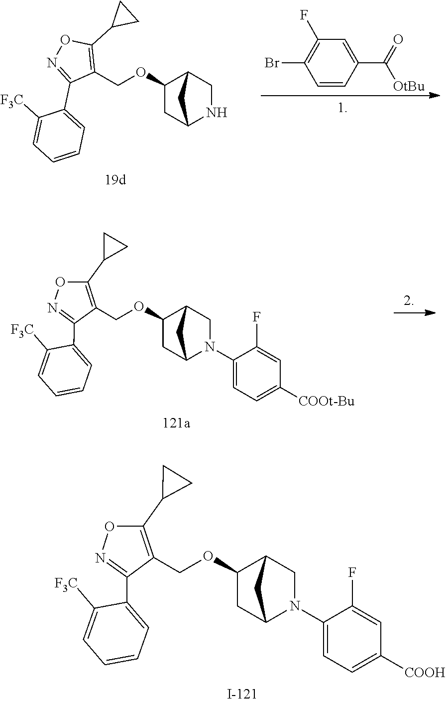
C1(OCC2=C(C3CC3)ON=C2C2=CC=CC=C2[F3C])CC2NCC1C2.C1=CC(C(=O)[OtBu])=CC(F)=C1Br.C1(OCC2=C(C3CC3)ON=C2C2=CC=CC=C2[F3C])CC2N(C3=CC=C([COOH])C=C3F)CC1C2.C1(OCC2=C(C3CC3)ON=C2C2=CC=CC=C2[F3C])CC2N(C3=CC=C([COOt-Bu])C=C3F)CC1C2
